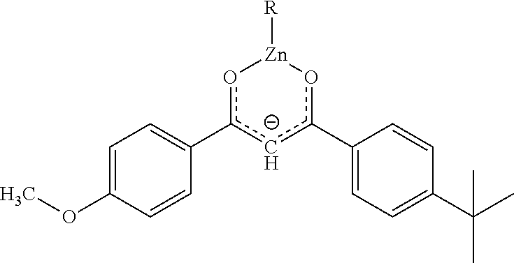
o1c(C2=CC=C(OC)C=C2)[c-]c(C2=CC=C(C(C)(C)C)C=C2)o[Zn]1[R]
